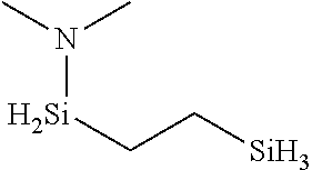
N([Si]CC[Si])(C)C
